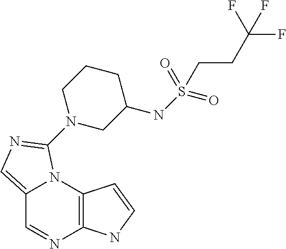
C12=C(N3C(=CN=C3N3CC(NS(CCC(F)(F)F)(=O)=O)CCC3)C=N1)C=CN2
